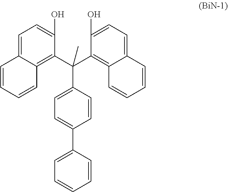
C1(O)=CC=C2C(=C1C(C1=C3C(=CC=C1O)C=CC=C3)(C1=CC=C(C3=CC=CC=C3)C=C1)C)C=CC=C2
